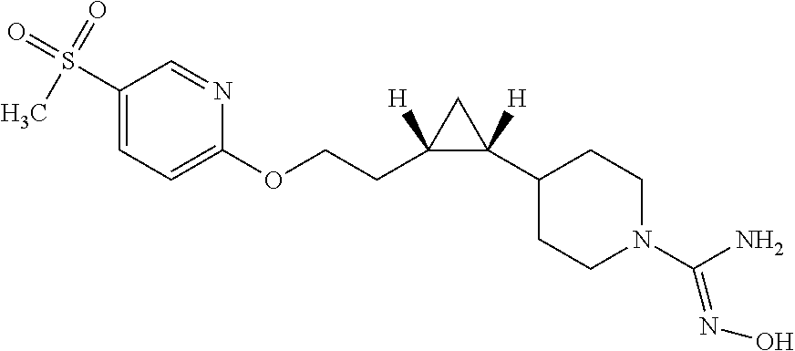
C1(S(C)(=O)=O)=CC=C(OCCC2([H])C(C3CCN(C(N)=NO)CC3)([H])C2)N=C1
